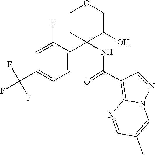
C1=NC2=C(C(=O)NC3(C4=CC=C(C(F)(F)F)C=C4F)CCOCC3O)C=NN2C=C1C
